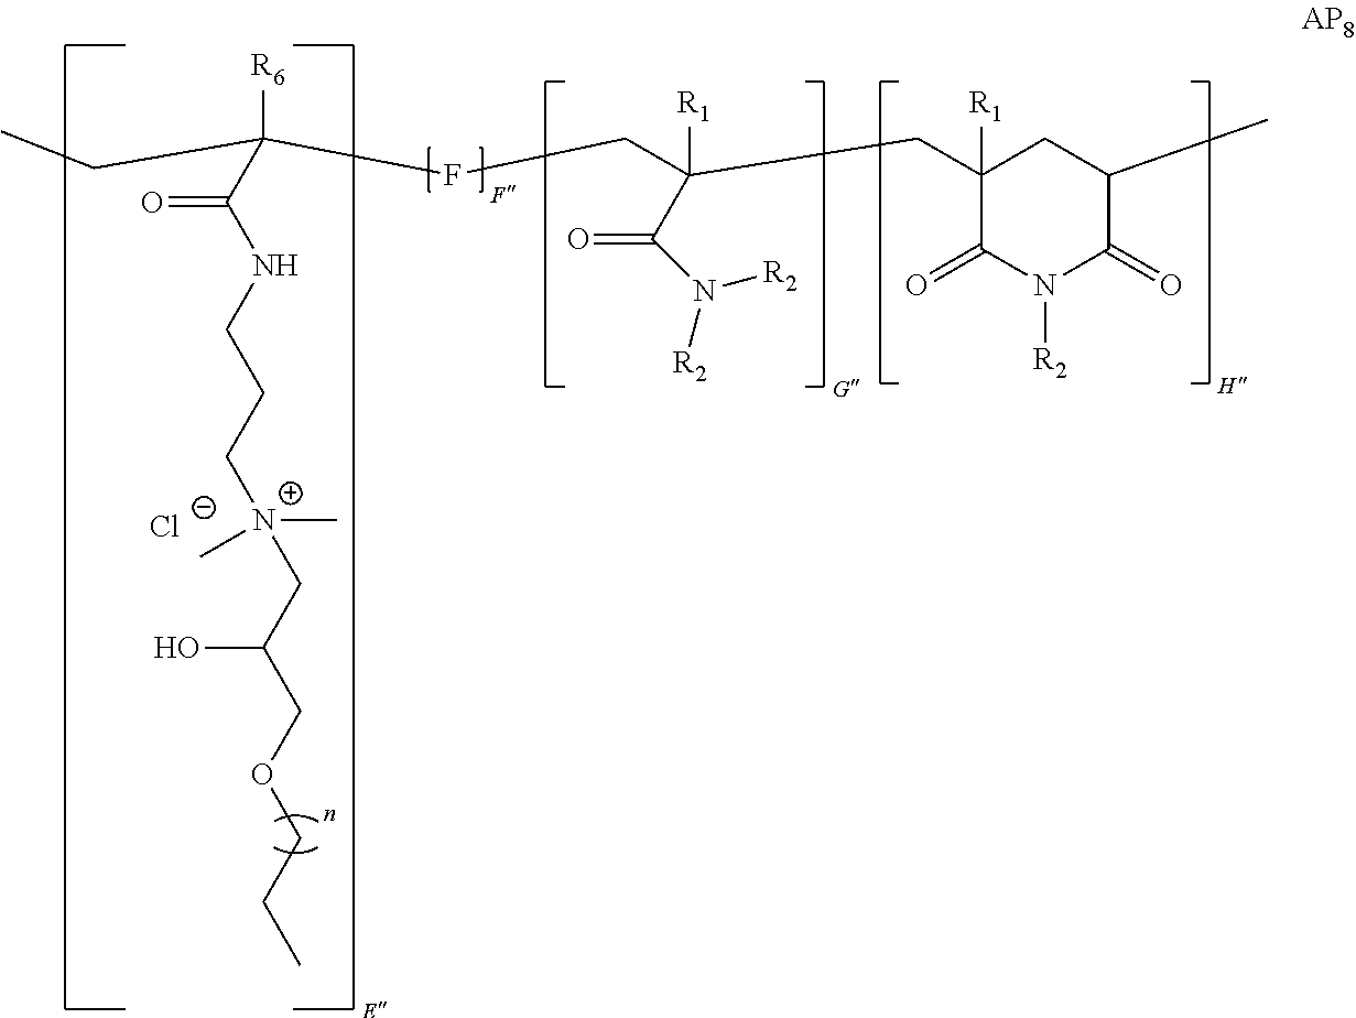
C1(CC(CFC([R6])(C(NCCC[N+](C)(C)CC(COCCC)O)=O)CC)([R1])C(N([R2])[R2])=O)([R1])C(=O)N([R2])C(=O)C(C)C1.[Cl-]
